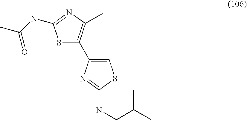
S1C(C2=CSC(NCC(C)C)=N2)=C(C)N=C1NC(C)=O
